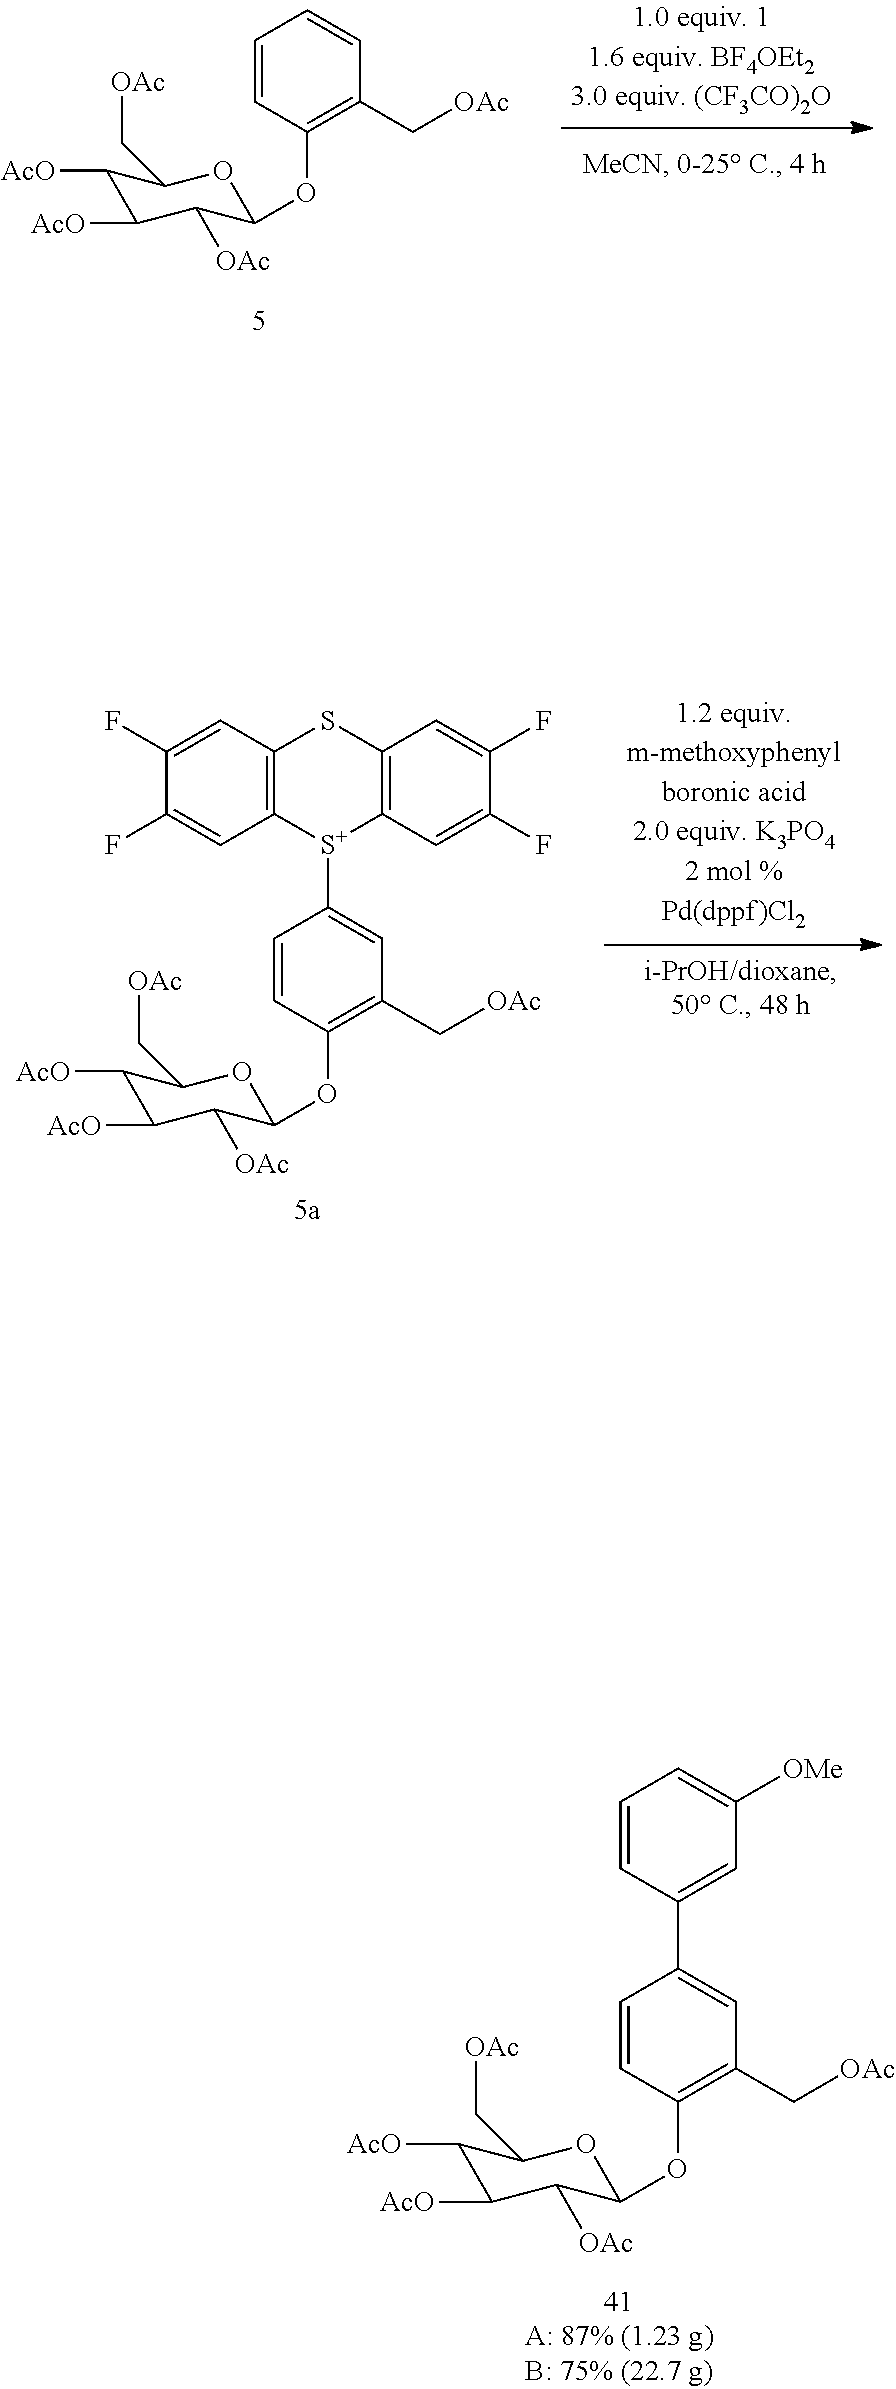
C1([AcO])C([AcO])C([OAc])C(OC2=C(C[OAc])C=CC=C2)OC1C[OAc].C1([AcO])C([AcO])C([OAc])C(OC2=C(C[OAc])C=C(C3=CC([OMe])=CC=C3)C=C2)OC1C[OAc].C1=C([S+]2C3=C(SC4=C2C=C(F)C(F)=C4)C=C(F)C(F)=C3)C=CC(OC2C([OAc])C([AcO])C([AcO])C(C[OAc])O2)=C1C[OAc]
